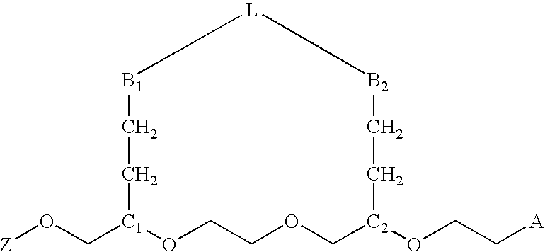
[Z]OC[C1]1OCCOC[C2](OCC[A])CC[B2][L][B1]CC1
